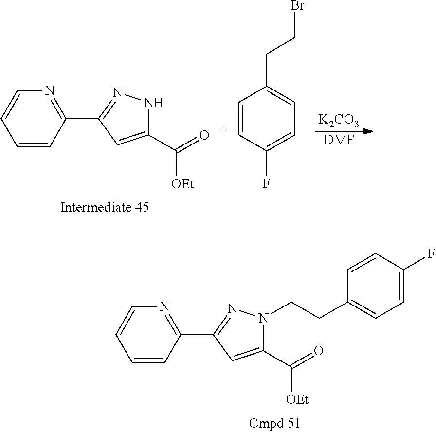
C1=CC(C2=NN(CCC3=CC=C(F)C=C3)C(C(=O)[OEt])=C2)=NC=C1.C1=CC(C2=NNC(C(=O)[OEt])=C2)=NC=C1.[K2CO3].[DMF].C1=CC(F)=CC=C1CCBr
